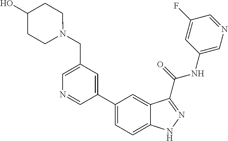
C1(CN2CCC(O)CC2)=CN=CC(C2=CC=C3C(=C2)C(C(NC2=CN=CC(F)=C2)=O)=NN3)=C1
